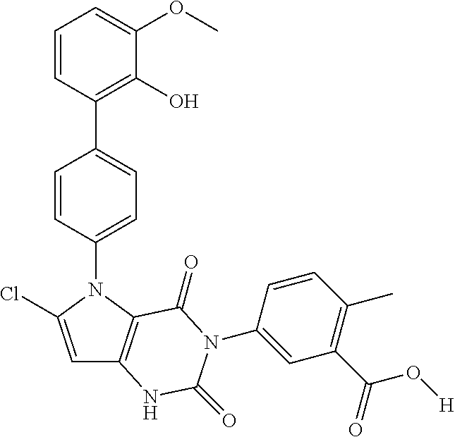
C1=C(Cl)N(C2=CC=C(C3=C(O)C(OC)=CC=C3)C=C2)C2=C1NC(=O)N(C1=CC(C(=O)O[H])=C(C)C=C1)C2=O
